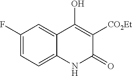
C1(F)=CC=C2C(=C1)C(O)=C([CO2Et])C(=O)N2
